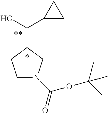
OC(C1CC1)C1CCN(C(OC(C)(C)C)=O)C1
